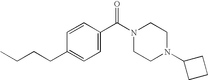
CCCCC1=CC=C(C(N2CCN(C3CCC3)CC2)=O)C=C1
